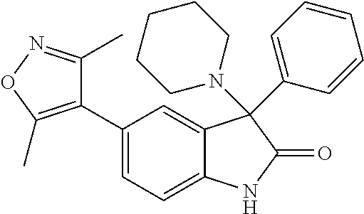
C1=C(C2=C(C)ON=C2C)C=C2C(=C1)NC(=O)C2(N1CCCCC1)C1=CC=CC=C1
